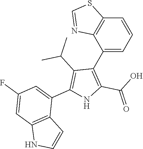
C1=CC=C(C2=C(C(O)=O)NC(C3=CC(F)=CC4=C3C=CN4)=C2C(C)C)C2=C1SC=N2
